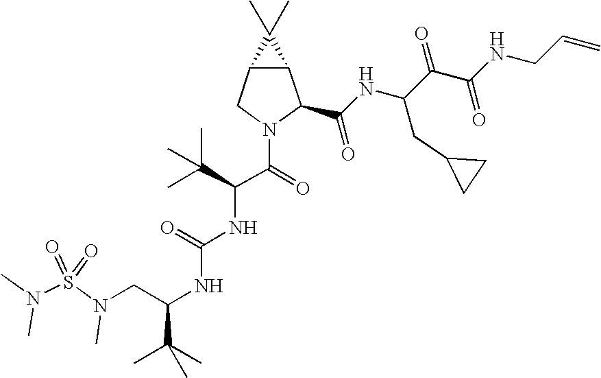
N(CC(NC(NC(C(=O)N1C(C(NC(C(C(NCC=C)=O)=O)CC2CC2)=O)C2C(C1)C2(C)C)C(C)(C)C)=O)C(C)(C)C)(S(N(C)C)(=O)=O)C
